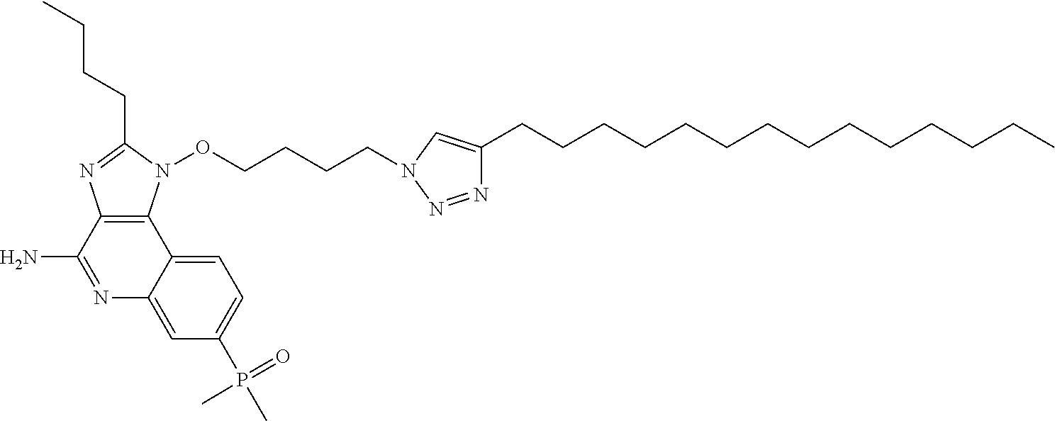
C1=C2C(=CC(P(=O)(C)C)=C1)N=C(N)C1=C2N(OCCCCN2C=C(CCCCCCCCCCCCCC)N=N2)C(CCCC)=N1
